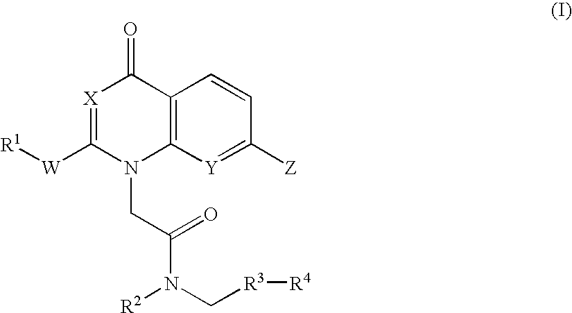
C12=C([Y]=C([Z])C=C1)N(CC(=O)N([R2])C[R3][R4])C([W][R1])=[X]C2=O
